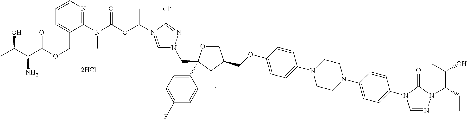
C(OC1=CC=C(N2CCN(C3=CC=C(N4C=NN(C(C(O)C)CC)C4=O)C=C3)CC2)C=C1)C1COC(C2=CC=C(F)C=C2F)(CN2C=N(C(C)OC(N(C3=NC=CC=C3COC(C(C(C)O)N)=O)C)=O)C=N2)C1.[Cl-].[2HCl]
